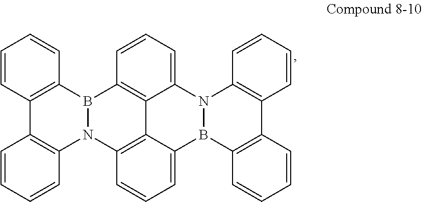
C12=C(B3N(C4=C1C=CC=C4)C1=C4C5=C3C=CC=C5N3B(C4=CC=C1)C1=C(C4=C3C=CC=C4)C=CC=C1)C=CC=C2
